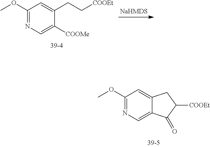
C1(OC)=NC=C2C(=C1)CC([COOEt])C2=O.C1(OC)=NC=C([COOMe])C(CC[COOEt])=C1
